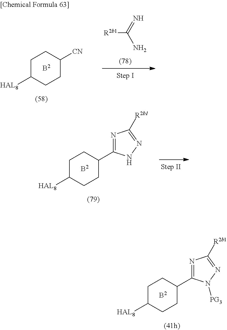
[R2b1]C(N)=N.[HAL8]C1CCC([CN])CC1.[HAL8]C1CCC(C2=NC([R2b1])=NN2)CC1.[HAL8]C1CCC(C2=NC([R2b1])=NN2[PG3])CC1
